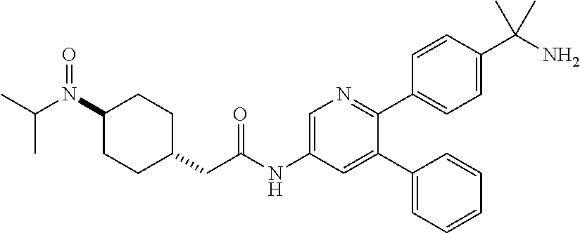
N(C1CCC(CC(NC2=CN=C(C3=CC=C(C(N)(C)C)C=C3)C(C3=CC=CC=C3)=C2)=O)CC1)(C(C)C)=O
